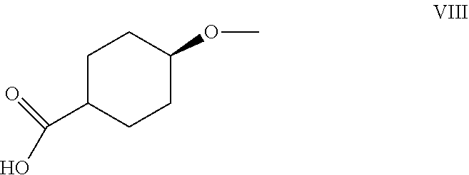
C1C(C(O)=O)CCC(OC)C1
